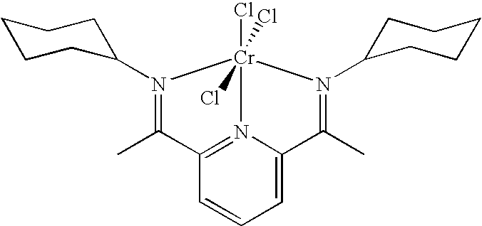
C12=N3C(=CC=C1)C(C)=N(C1CCCCC1)[Cr]3(Cl)(Cl)(Cl)N(C1CCCCC1)=C2C
